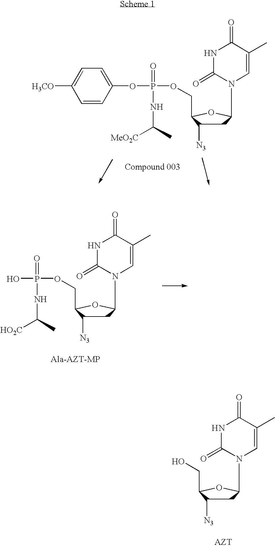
[H3CO]C1=CC=C(OP(OCC2C([N3])CC(N3C=C(C)C(=O)NC3=O)O2)(=O)NC([MeO2C])C)C=C1.OP(OCC1C([N3])CC(N2C=C(C)C(=O)NC2=O)O1)(=O)NC([HO2C])C.OCC1C([N3])CC(N2C=C(C)C(=O)NC2=O)O1
